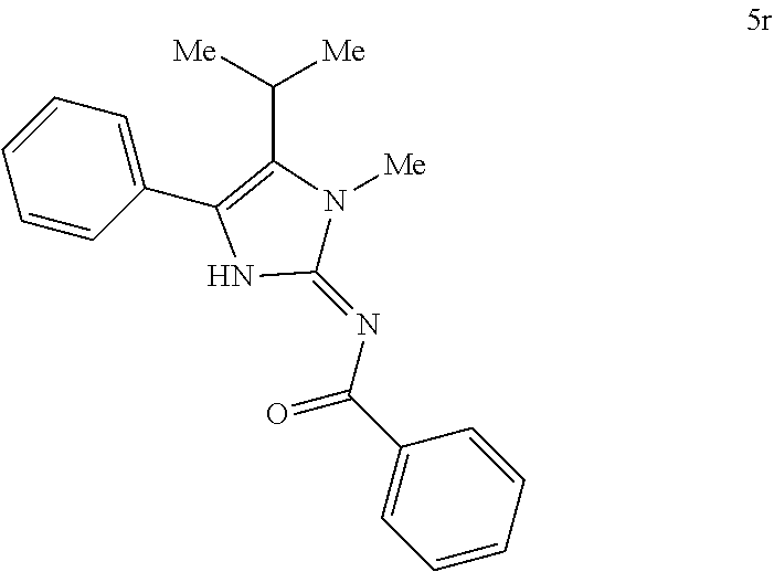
C1=CC=C(C2=C(C([Me])[Me])N([Me])C(=NC(C3=CC=CC=C3)=O)N2)C=C1
